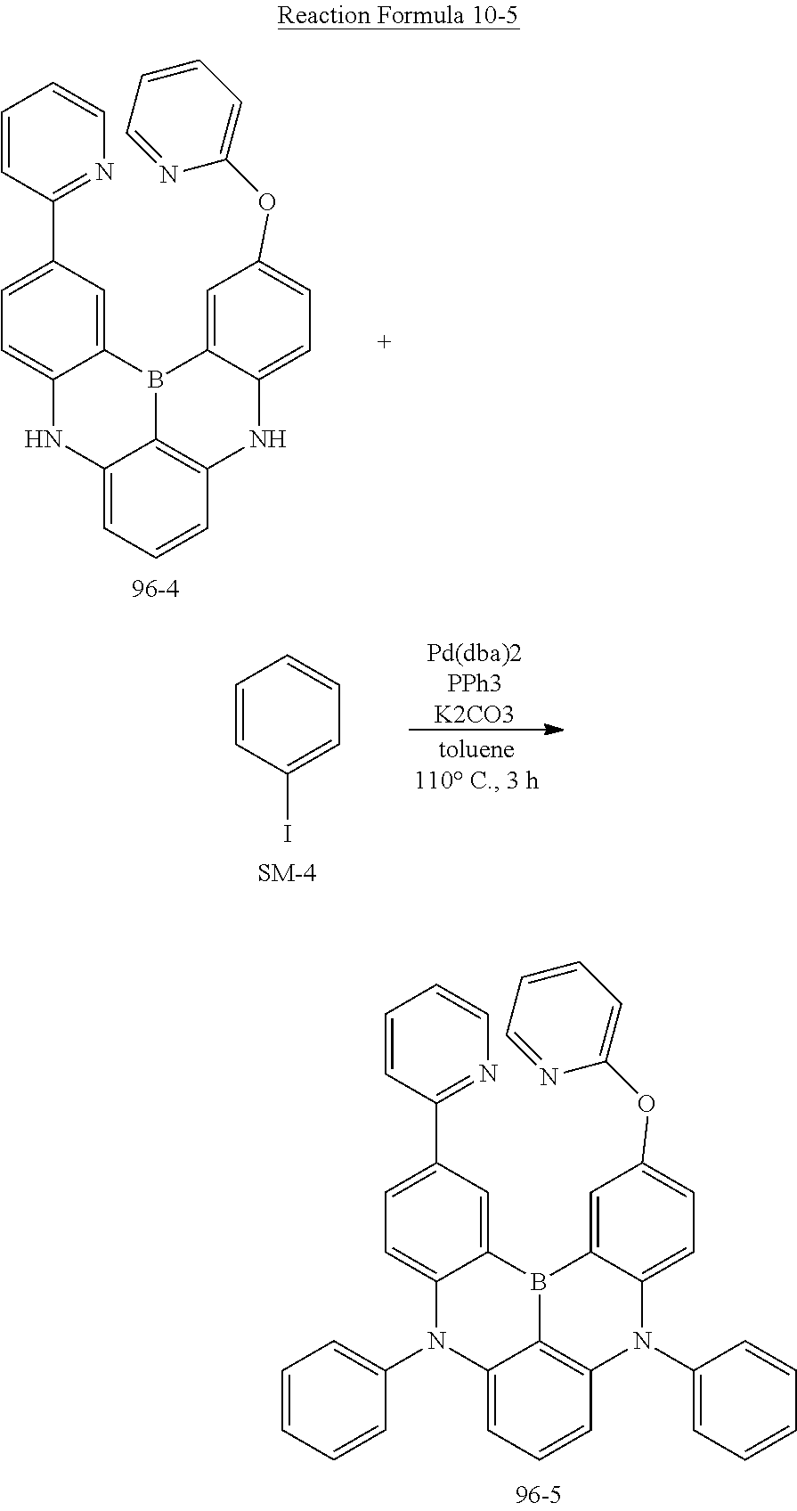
N1C2=CC=CC3=C2B(C2=CC(C4=NC=CC=C4)=CC=C12)C1=CC(OC2=CC=CC=N2)=CC=C1N3.C1=CC(I)=CC=C1.[Pd(dba)2PPh3K2CO3].C1(N2C3=CC=CC4=C3B(C3=CC(C5=NC=CC=C5)=CC=C23)C2=CC(OC3=CC=CC=N3)=CC=C2N4C2=CC=CC=C2)=CC=CC=C1
